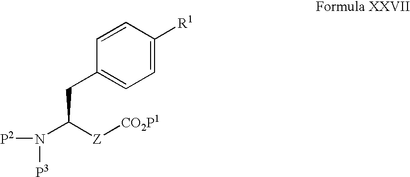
C1=C([R1])C=CC(CC(N([P2])[P3])[Z][CO2P1])=C1
